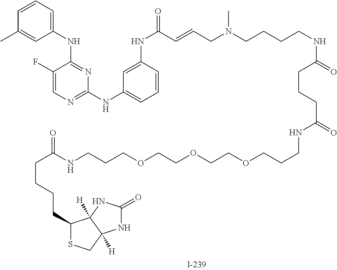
C1=CC=C(NC2=NC(NC3=CC=CC(NC(=O)C=CCN(CCCCNC(=O)CCCC(=O)NCCCOCCOCCOCCCNC(CCCCC4SCC5([H])C4([H])NC(=O)N5)=O)C)=C3)=NC=C2F)C=C1C
